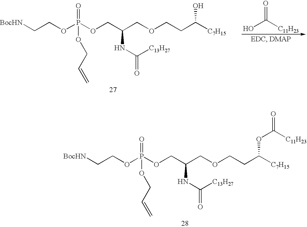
C(COCCC([C7H15])O)(COP(OCC[BocHN])(=O)OCC=C)NC([C13H27])=O.C(O)(=O)[C11H23].C(COCCC([C7H15])OC(=O)[C11H23])(COP(OCC[BocHN])(=O)OCC=C)NC([C13H27])=O
